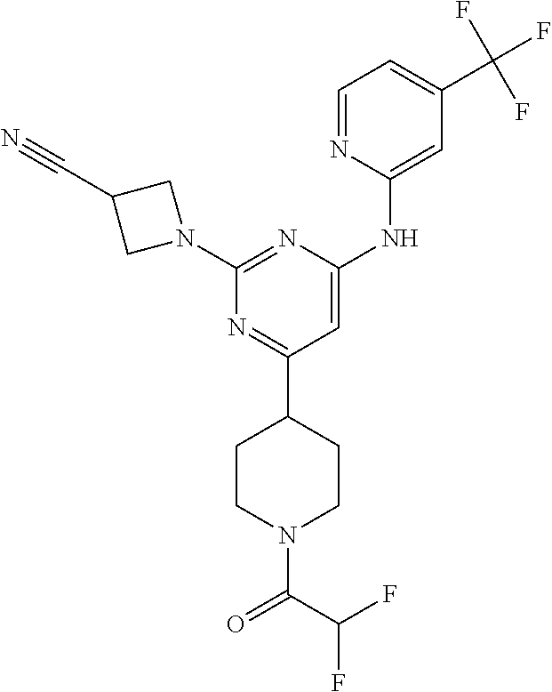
C1(C2=NC(N3CC(C#N)C3)=NC(NC3=CC(C(F)(F)F)=CC=N3)=C2)CCN(C(=O)C(F)F)CC1
